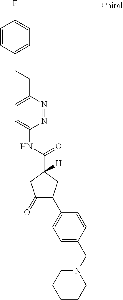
C1(CCC2=CC=C(F)C=C2)=CC=C(NC(=O)C2([H])CC(C3=CC=C(CN4CCCCC4)C=C3)C(=O)C2)N=N1
